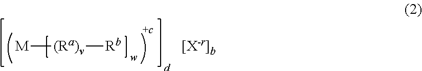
[M][(Ra)v][Rb]
